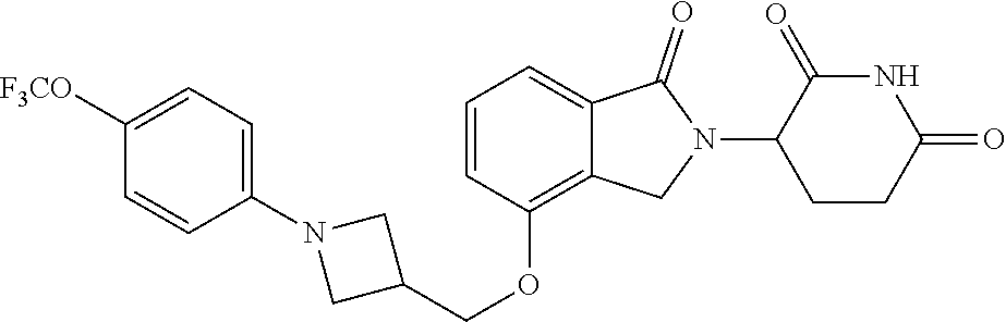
C1(OCC2CN(C3=CC=C([F3CO])C=C3)C2)=C2C(=CC=C1)C(=O)N(C1CCC(=O)NC1=O)C2
